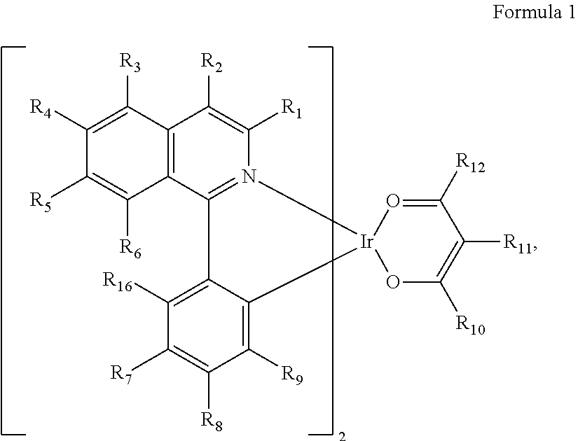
C12=C(C3=N(C([R1])=C1[R2])[Ir]1(C4=C([R9])C([R8])=C([R7])C([R16])=C34)OC([R10])=C([R11])C([R12])=O1)C([R6])=C([R5])C([R4])=C2[R3]
